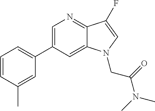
C1=CC(C)=CC(C2=CN=C3C(=C2)N(CC(=O)N(C)C)C=C3F)=C1
